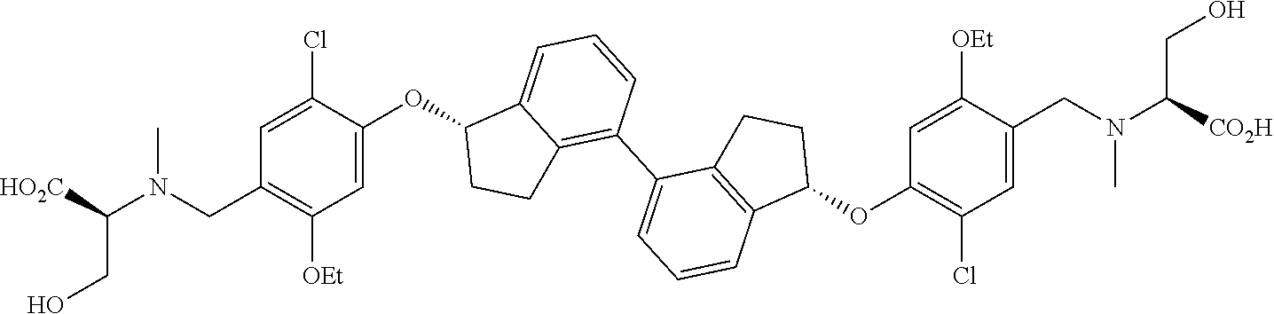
C1=C(OC2CCC3=C(C4=CC=CC5=C4CCC5OC4=C(Cl)C=C(CN(C([CO2H])CO)C)C([OEt])=C4)C=CC=C23)C(Cl)=CC(CN(C([HO2C])CO)C)=C1[OEt]
